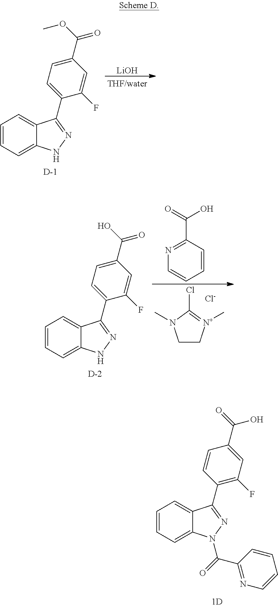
C1=CC=C2C(=C1)C(C1=C(F)C=C(C(=O)O)C=C1)=NN2C(=O)C1=NC=CC=C1.C1=CC=C2C(=C1)C(C1=CC=C(C(OC)=O)C=C1F)=NN2.[D].[LiOH].C1=CC=C2C(=C1)C(C1=CC=C(C(O)=O)C=C1F)=NN2.[D].C1C[N+](C)=C(Cl)N1C.[Cl-].N1=C(C(=O)O)C=CC=C1
